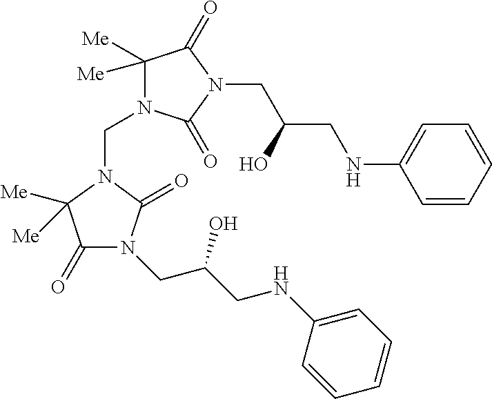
C1([Me])([Me])N(CN2C([Me])([Me])C(=O)N(CC(CNC3=CC=CC=C3)O)C2=O)C(=O)N(CC(CNC2=CC=CC=C2)O)C1=O
